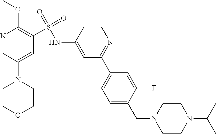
N1=CC(N2CCOCC2)=CC(S(=O)(NC2=CC(C3=CC=C(CN4CCN(C(C)C)CC4)C(F)=C3)=NC=C2)=O)=C1OC
